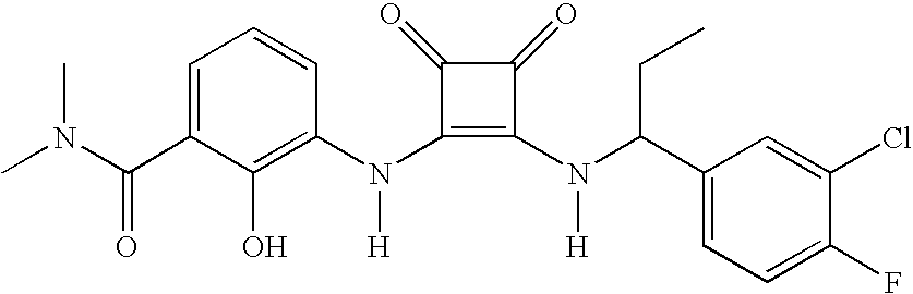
CN(C(C1=CC=CC(N(C2=C(N(C(C3=CC=C(F)C(Cl)=C3)CC)[H])C(=O)C2=O)[H])=C1O)=O)C
